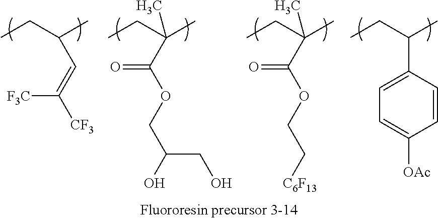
CCC(C)C1=CC=C([OAc])C=C1.CCC(C)(C(OCC[C6F13])=O)C.CCC(C)(C(OCC(O)CO)=O)C.CCC(C)C=C([CF3])[F3C]
